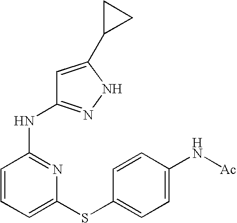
N(C1=NC(SC2=CC=C(N[Ac])C=C2)=CC=C1)C1=NNC(C2CC2)=C1
